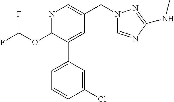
C1(OC(F)F)=NC=C(CN2C=NC(NC)=N2)C=C1C1=CC=CC(Cl)=C1
